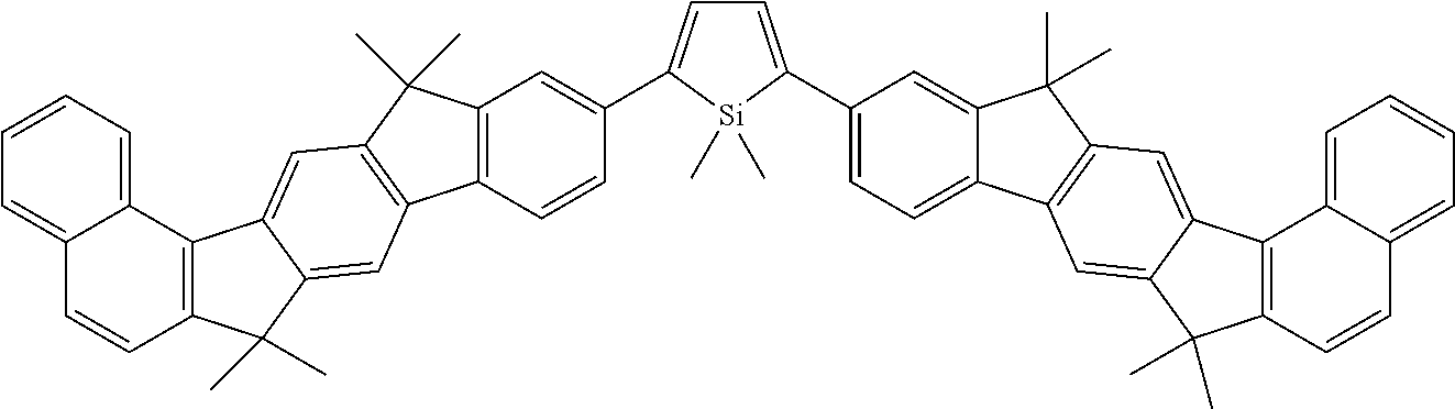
C12=C(C=CC(C3=CC=C(C4=CC=C5C(=C4)C(C)(C)C4=C5C=C5C(=C4)C4=C(C5(C)C)C=CC5=CC=CC=C45)[Si]3(C)C)=C1)C1=C(C2(C)C)C=C2C(=C1)C(C)(C)C1=C2C2=CC=CC=C2C=C1
